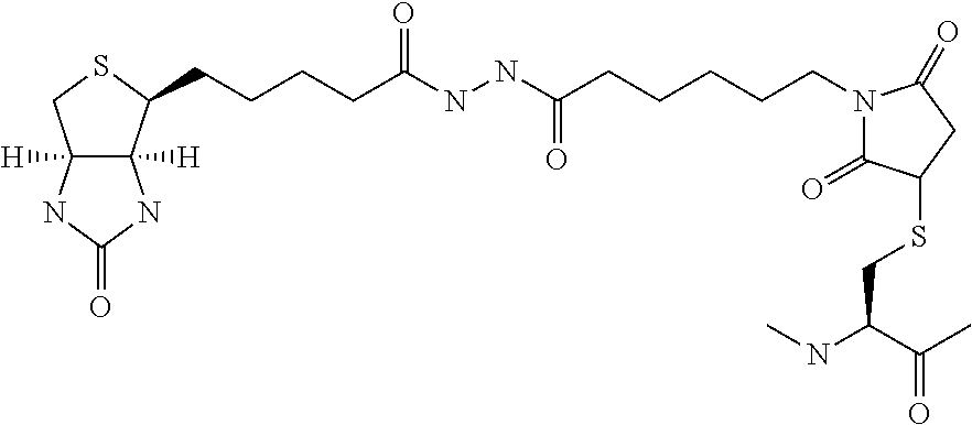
C12([H])C([H])(C(CCCCC(NNC(CCCCCN3C(=O)C(SCC(NC)C(C)=O)CC3=O)=O)=O)SC1)NC(=O)N2
